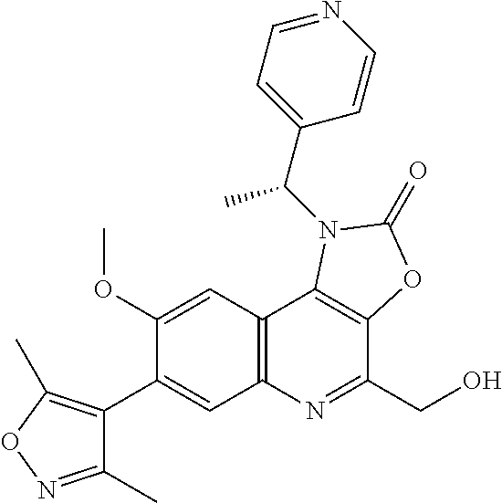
C1(C2=CC3=C(C=C2OC)C2=C(C(CO)=N3)OC(=O)N2C(C2=CC=NC=C2)C)=C(C)ON=C1C
